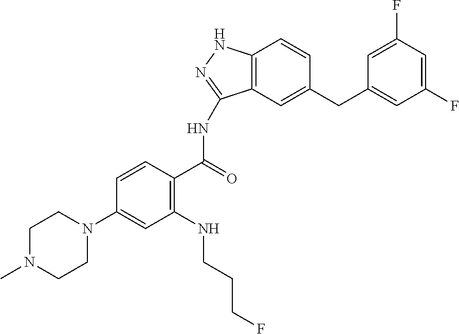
C1N(C2=CC(NCCCF)=C(C(=O)NC3=NNC4=C3C=C(CC3=CC(F)=CC(F)=C3)C=C4)C=C2)CCN(C)C1
